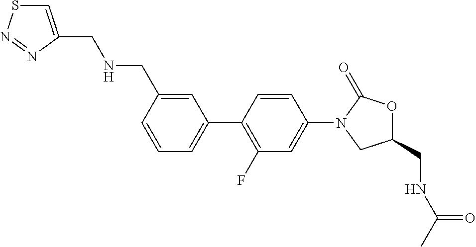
C1=CC=C(C2=C(F)C=C(N3CC(CNC(C)=O)OC3=O)C=C2)C=C1CNCC1=CSN=N1
